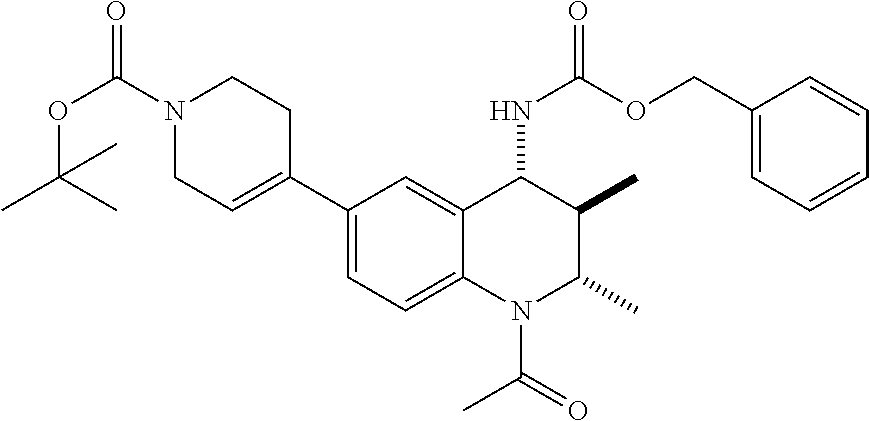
C1(C2=CCN(C(OC(C)(C)C)=O)CC2)=CC=C2C(=C1)C(NC(=O)OCC1=CC=CC=C1)C(C)C(C)N2C(=O)C
